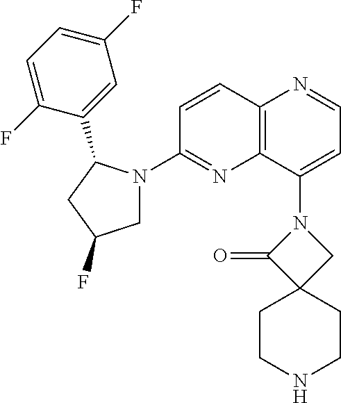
C12=C(C(N3C(=O)C4(C3)CCNCC4)=CC=N1)N=C(N1CC(F)CC1C1=CC(F)=CC=C1F)C=C2
